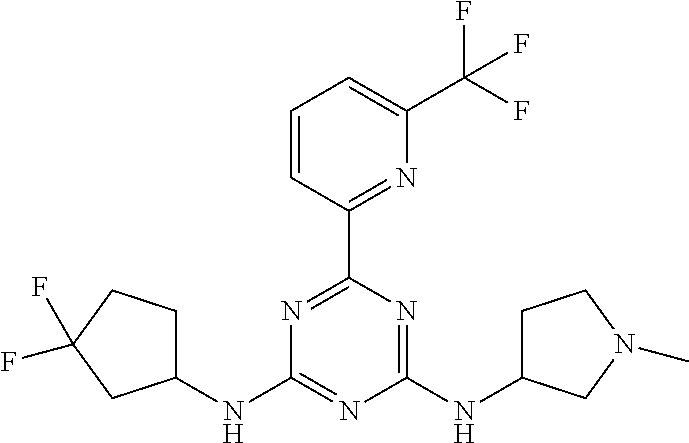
C1(NC2CCC(F)(F)C2)=NC(NC2CCN(C)C2)=NC(C2=NC(C(F)(F)F)=CC=C2)=N1
